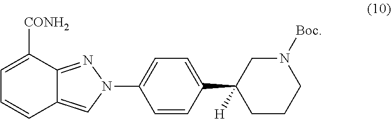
C1=CC(C2([H])CCCN([Boc])C2)=CC=C1N1N=C2C([CONH2])=CC=CC2=C1
